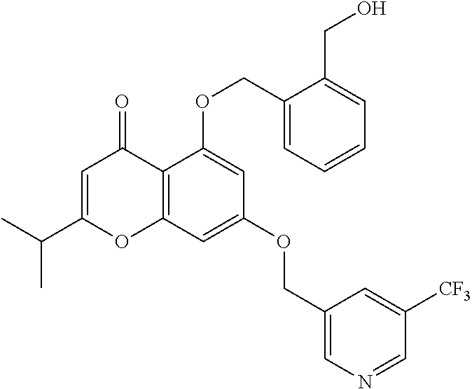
C1=C(C(C)C)OC2=C(C1=O)C(OCC1=CC=CC=C1CO)=CC(OCC1=CN=CC([CF3])=C1)=C2
